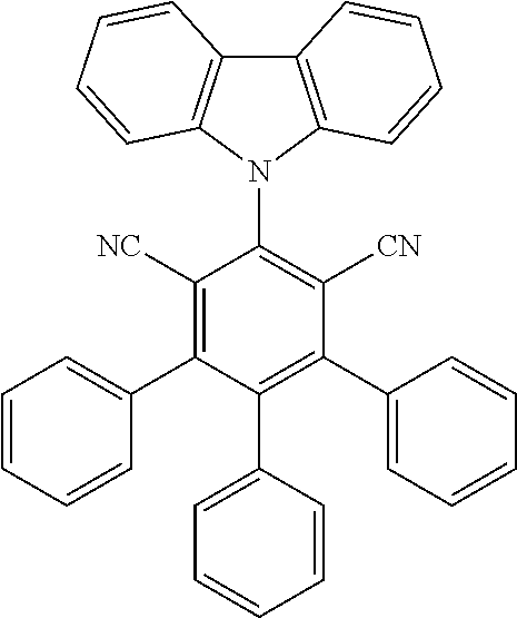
C12=C(N(C3=C([CN])C(C4=CC=CC=C4)=C(C4=CC=CC=C4)C(C4=CC=CC=C4)=C3[NC])C3=C1C=CC=C3)C=CC=C2
